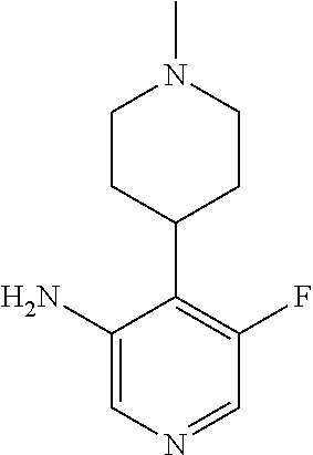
C1(N)=CN=CC(F)=C1C1CCN(C)CC1
